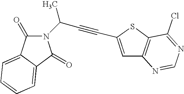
C1(=O)N(C(C#CC2=CC3=C(S2)C(Cl)=NC=N3)C)C(=O)C2=CC=CC=C12
